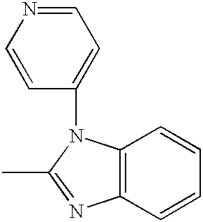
C12=C(C=CC=C1)N=C(C)N2C1=CC=NC=C1
